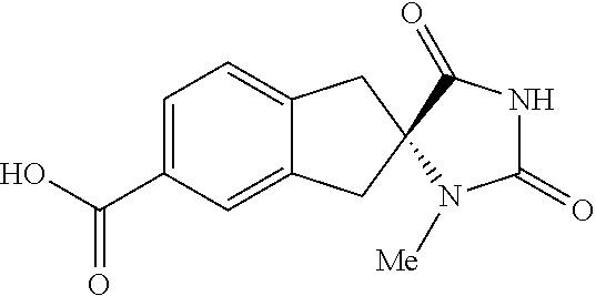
C1=C(C(O)=O)C=C2C(=C1)CC1(C2)N([Me])C(=O)NC1=O
